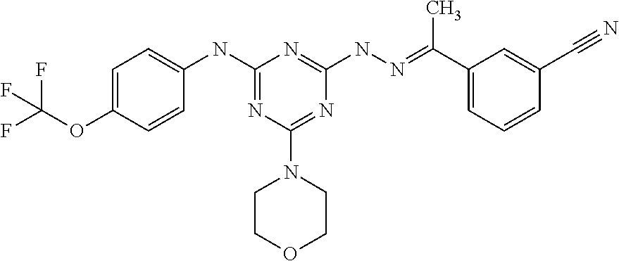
C1=C(OC(F)(F)F)C=CC(NC2=NC(N3CCOCC3)=NC(NN=C(C3=CC=CC(C#N)=C3)C)=N2)=C1
